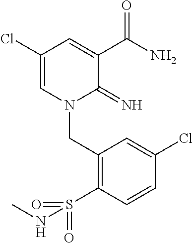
C1(Cl)=CN(CC2=C(S(=O)(=O)NC)C=CC(Cl)=C2)C(=N)C(C(N)=O)=C1
